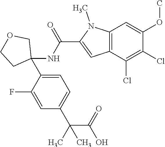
C12=C(C(Cl)=C(Cl)C(OC)=C1)C=C(C(NC1(C3=CC=C(C(C)(C)C(=O)O)C=C3F)COCC1)=O)N2C
